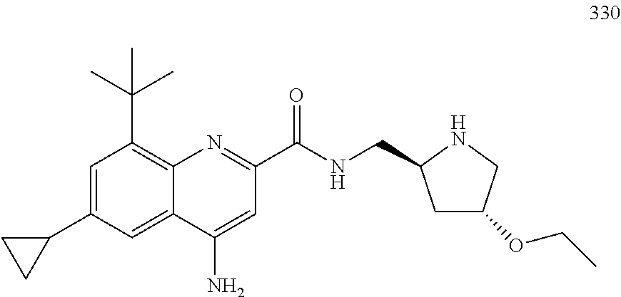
C1=C(C2CC2)C=C2C(=C1C(C)(C)C)N=C(C(=O)NCC1CC(OCC)CN1)C=C2N
